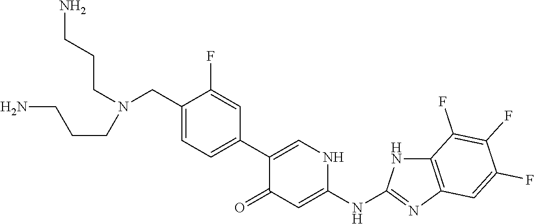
C1(CN(CCCN)CCCN)=CC=C(C2=CNC(NC3=NC4=C(N3)C(F)=C(F)C(F)=C4)=CC2=O)C=C1F
